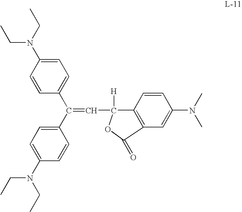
C1=C(N(C)C)C=CC2=C1C(=O)OC2([H])C=C(C1=CC=C(N(CC)CC)C=C1)C1=CC=C(N(CC)CC)C=C1
